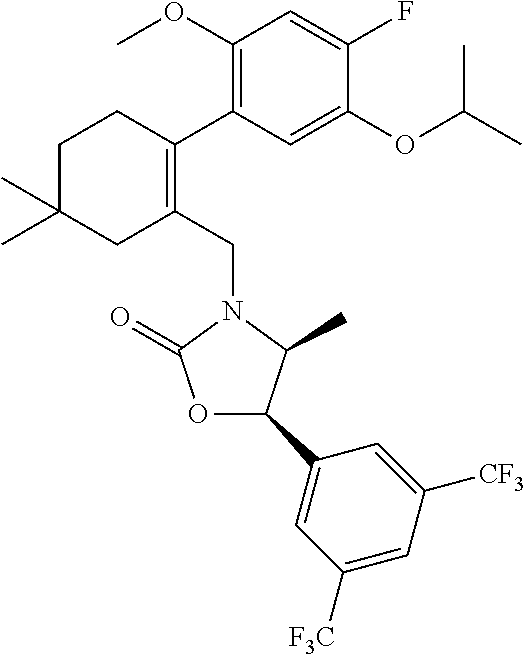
C1C(C)(C)CC(CN2C(=O)OC(C3=CC([F3C])=CC([CF3])=C3)C2C)=C(C2=C(OC)C=C(F)C(OC(C)C)=C2)C1
